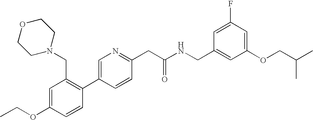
C1(OCC)=CC(CN2CCOCC2)=C(C2=CN=C(CC(NCC3=CC(OCC(C)C)=CC(F)=C3)=O)C=C2)C=C1
